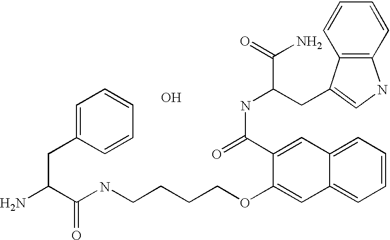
C(N)(C(NCCCCOC1=CC2=CC=CC=C2C=C1C(=O)NC(C(N)=O)CC1=CNC2=C1C=CC=C2)=O)CC1=CC=CC=C1.O
